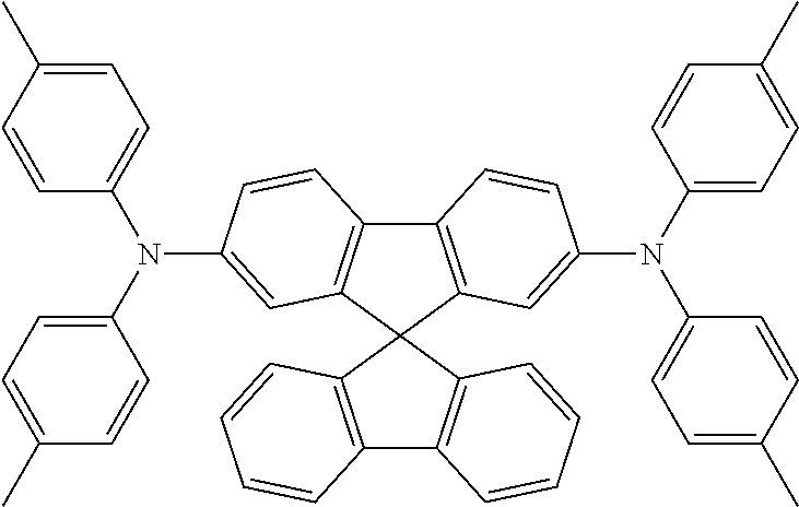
C12=C(C=C(N(C3=CC=C(C)C=C3)C3=CC=C(C)C=C3)C=C1)C1(C3=C2C=CC(N(C2=CC=C(C)C=C2)C2=CC=C(C)C=C2)=C3)C2=C(C3=C1C=CC=C3)C=CC=C2
